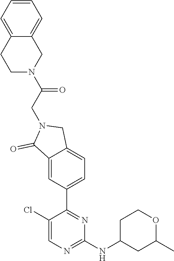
C1(Cl)=CN=C(NC2CC(C)OCC2)N=C1C1=CC=C2C(=C1)C(=O)N(CC(=O)N1CC3=CC=CC=C3CC1)C2
